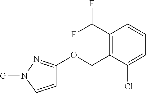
C1(C(F)F)=C(COC2=NN([G])C=C2)C(Cl)=CC=C1
